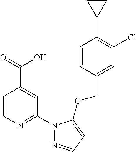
C1=CC(COC2=CC=NN2C2=NC=CC(C(=O)O)=C2)=CC(Cl)=C1C1CC1
